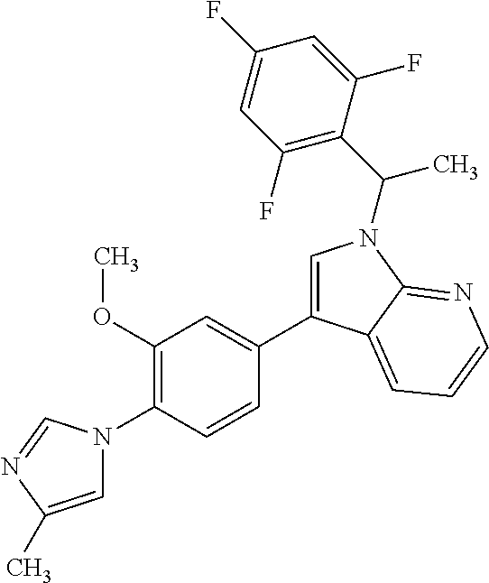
C1(C2=CN(C(C3=C(F)C=C(F)C=C3F)C)C3=NC=CC=C23)=CC(OC)=C(N2C=C(C)N=C2)C=C1
